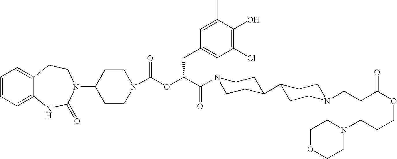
C1=CC=C2C(=C1)CCN(C1CCN(C(OC(C(N3CCC(C4CCN(CCC(OCCCN5CCOCC5)=O)CC4)CC3)=O)CC3=CC(Cl)=C(O)C(C)=C3)=O)CC1)C(=O)N2
